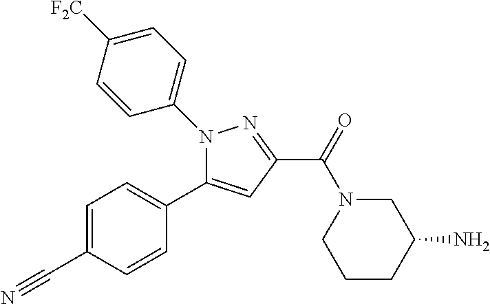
N1(C2=CC=C([F2C])C=C2)C(C2=CC=C(C#N)C=C2)=CC(C(=O)N2CCCC(N)C2)=N1
